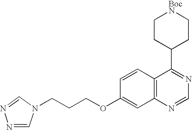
C(COC1=CC2=C(C=C1)C(C1CC[BocN]CC1)=NC=N2)CN1C=NN=C1
